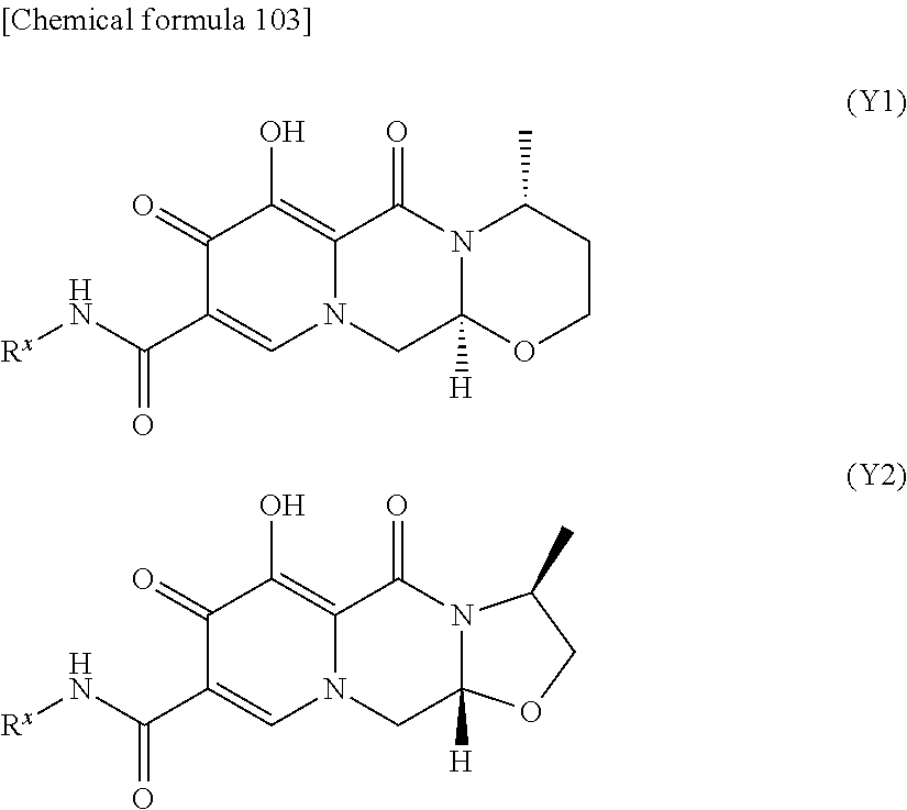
N12C([H])(OCCC1C)CN1C(=C(O)C(=O)C(C(N[Rx])=O)=C1)C2=O.N12C([H])(CN3C(=C(O)C(=O)C(C(N[Rx])=O)=C3)C1=O)OCC2C
